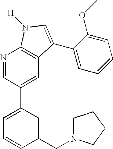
N1=CC(C2=CC=CC(CN3CCCC3)=C2)=CC2=C1N([H])C=C2C1=CC=CC=C1OC
